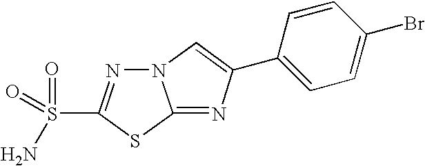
N12N=C(S(=O)(=O)N)SC1=NC(C1=CC=C(Br)C=C1)=C2
